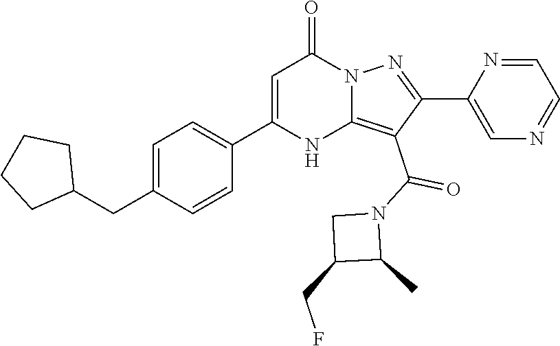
C(C1=CC=C(C2=CC(=O)N3C(=C(C(N4CC(CF)C4C)=O)C(C4=CN=CC=N4)=N3)N2)C=C1)C1CCCC1
